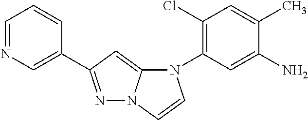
C1=NC=C(C2=NN3C(=C2)N(C2=C(Cl)C=C(C)C(N)=C2)C=C3)C=C1
